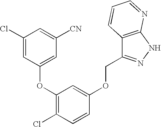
O(C1=C(Cl)C=CC(OCC2=NNC3=C2C=CC=N3)=C1)C1=CC([CN])=CC(Cl)=C1
